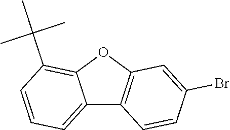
C12=CC=CC(C(C)(C)C)=C1OC1=C2C=CC(Br)=C1
